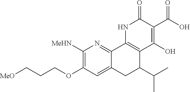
[MeO]CCCOC1=C([MeHN])N=C2C(=C1)CC(C(C)C)C1=C2NC(=O)C(C(=O)O)=C1O
